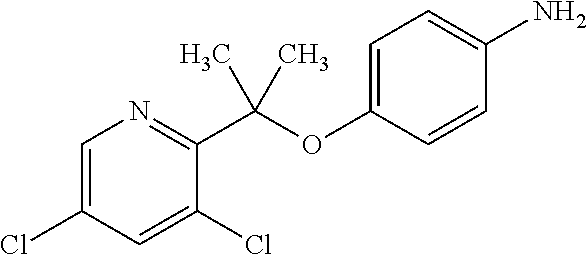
C1=C(Cl)C=C(Cl)C(C(OC2=CC=C(N)C=C2)(C)C)=N1
